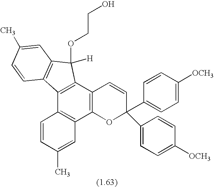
C1=CC(C)=CC2=C1C1=C(C3=C2OC(C2=CC=C([OCH3])C=C2)(C2=CC=C([OCH3])C=C2)C=C3)C(OCCO)([H])C2=C1C=CC(C)=C2
